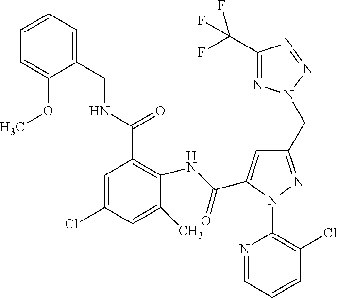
C1=CC=C(CNC(C2=C(NC(=O)C3=CC(CN4N=C(C(F)(F)F)N=N4)=NN3C3=C(Cl)C=CC=N3)C(C)=CC(Cl)=C2)=O)C(OC)=C1
